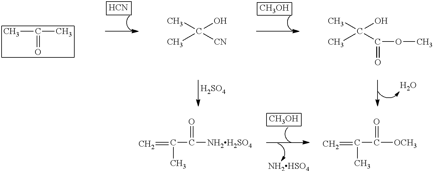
[HCN].[H2SO4].O.[CH3OH].[NH2HSO4].CC(C)=O.[CH3OH].C(C)(O)([CN])C.C(C)(O)(C(OC)=O)C.C(C([NH2H2SO4])=O)(=C)C.C(C([OCH3])=O)(=C)C
